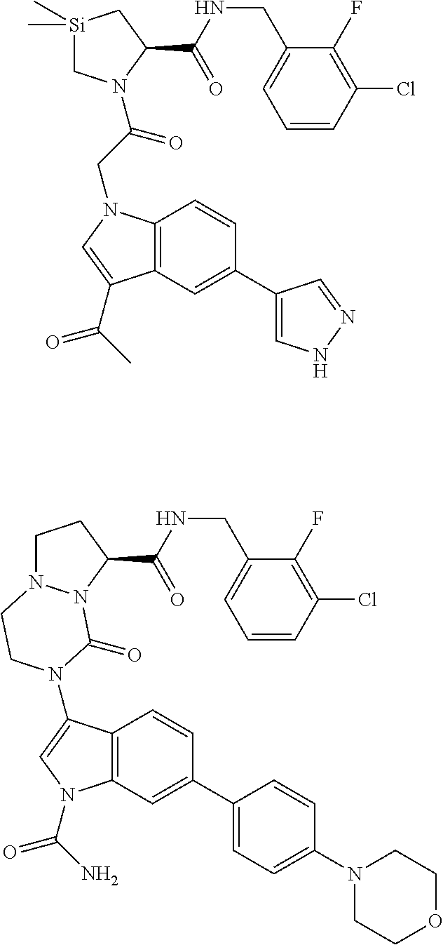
[Si]1(C)(C)CN(C(CN2C3=C(C=C(C4=CNN=C4)C=C3)C(C(C)=O)=C2)=O)C(C(NCC2=CC=CC(Cl)=C2F)=O)C1.C1N2N(C(C(NCC3=CC=CC(Cl)=C3F)=O)C1)C(=O)N(C1=CN(C(N)=O)C3=C1C=CC(C1=CC=C(N4CCOCC4)C=C1)=C3)CC2
